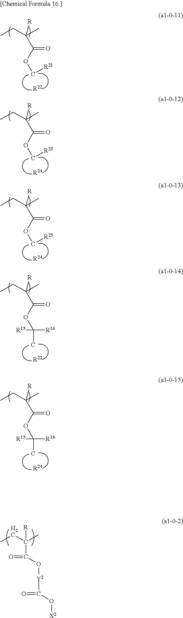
CCC(C)([R])C(OC[R21])=O.[R22].CCC(C)([R])C(OC[R23])=O.[R24].CCC(C)([R])C(OC[R25])=O.[R24].CCC(C)([R])C(OC([R15])([R16])C)=O.[R22].CCC([R])(C)C(=O)O[Y2]C(=O)O[X2].CCC(C)([R])C(OC([R15])([R16])C)=O.[R24]
